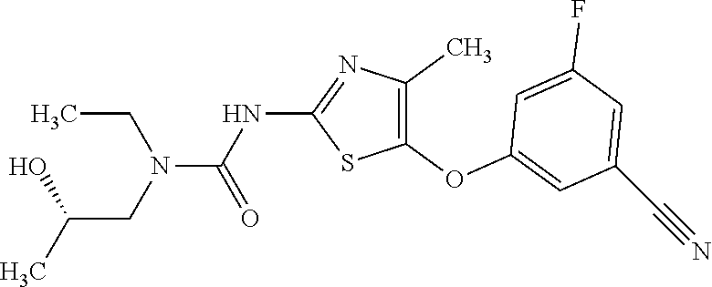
C1(OC2=CC(C#N)=CC(F)=C2)=C(C)N=C(NC(=O)N(CC)CC(C)O)S1
